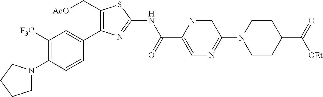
C1([F3C])=C(N2CCCC2)C=CC(C2=C(C[AcO])SC(NC(C3=CN=C(N4CCC(C(=O)[OEt])CC4)C=N3)=O)=N2)=C1
